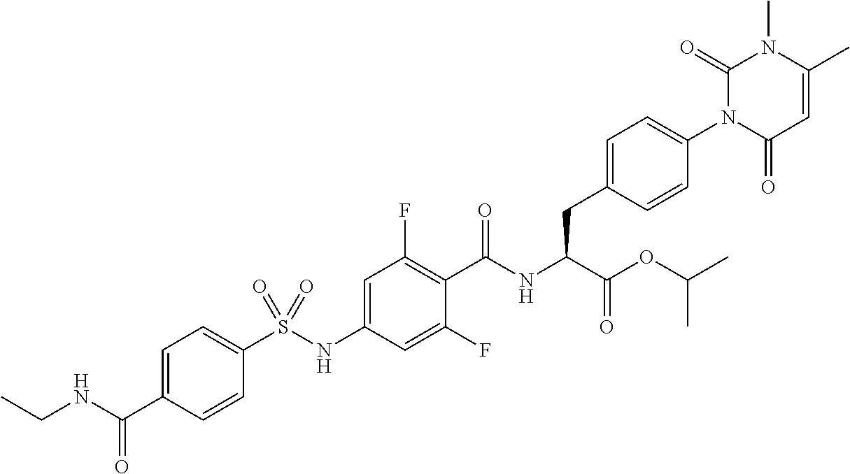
C1(C)=CC(=O)N(C2=CC=C(CC(C(=O)OC(C)C)NC(=O)C3=C(F)C=C(NS(C4=CC=C(C(NCC)=O)C=C4)(=O)=O)C=C3F)C=C2)C(=O)N1C
